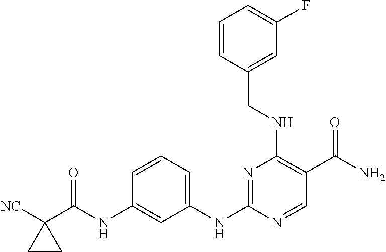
C1(CNC2=C(C(N)=O)C=NC(NC3=CC=CC(NC(=O)C4([NC])CC4)=C3)=N2)=CC(F)=CC=C1
